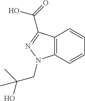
C(=O)(O)C1=NN(CC(O)(C)C)C2=C1C=CC=C2
